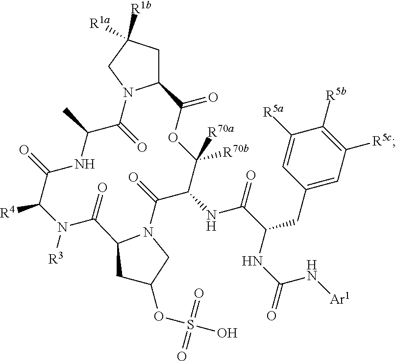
C12CC([R1b])([R1a])CN1C(=O)C(C)NC(=O)C([R4])N([R3])C(=O)C1N(C(=O)C(NC(=O)C(CC3=CC([R5c])=C([R5b])C([R5a])=C3)NC(=O)N[Ar1])C([R70a])([R70b])OC2=O)CC(OS(O)(=O)=O)C1
